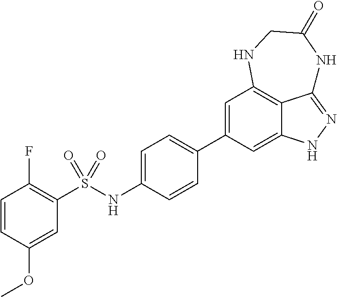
C1=CC(OC)=CC(S(NC2=CC=C(C3=CC4=C5C(=C3)NN=C5NC(=O)CN4)C=C2)(=O)=O)=C1F
